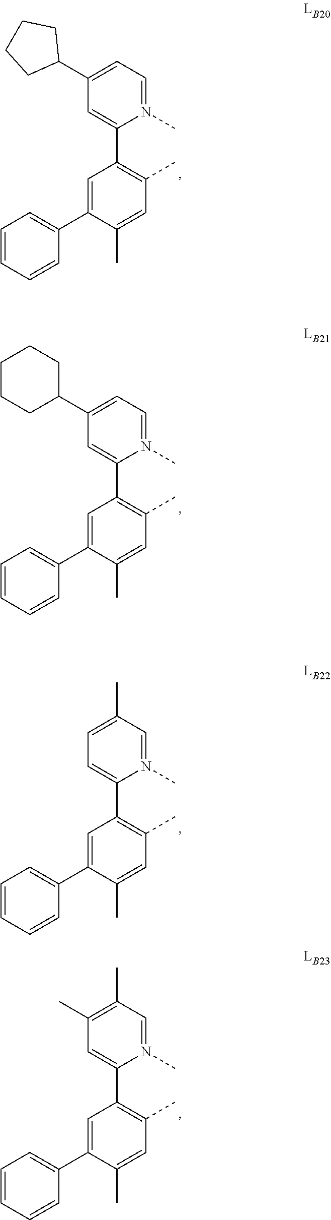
N1(C)=CC=C(C2CCCC2)C=C1C1=C(C)C=C(C)C(C2=CC=CC=C2)=C1.N1(C)=CC=C(C2CCCCC2)C=C1C1=C(C)C=C(C)C(C2=CC=CC=C2)=C1.N1(C)=CC(C)=CC=C1C1=C(C)C=C(C)C(C2=CC=CC=C2)=C1.N1(C)=CC(C)=C(C)C=C1C1=C(C)C=C(C)C(C2=CC=CC=C2)=C1
